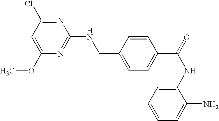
C1=C(OC)N=C(NCC2=CC=C(C(=O)NC3=CC=CC=C3N)C=C2)N=C1Cl
